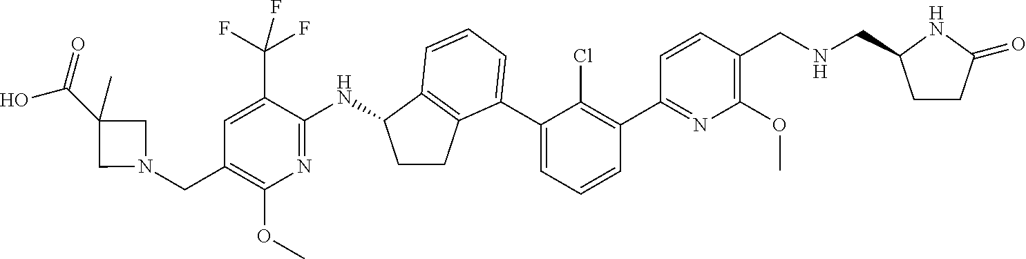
C(C1=C(OC)N=C(NC2CCC3=C2C=CC=C3C2=CC=CC(C3=NC(OC)=C(CNCC4CCC(=O)N4)C=C3)=C2Cl)C(C(F)(F)F)=C1)N1CC(C(=O)O)(C)C1
